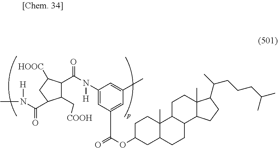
C1(C(N([H])C2=CC(C(OC3CC4C(C)(CC3)C3C(CC4)C4C(C)(CC3)C(C(C)CCCC(C)C)CC4)=O)=CC(C)=C2)=O)C(C[COOH])C(C(N(C)[H])=O)CC1[HOOC]
